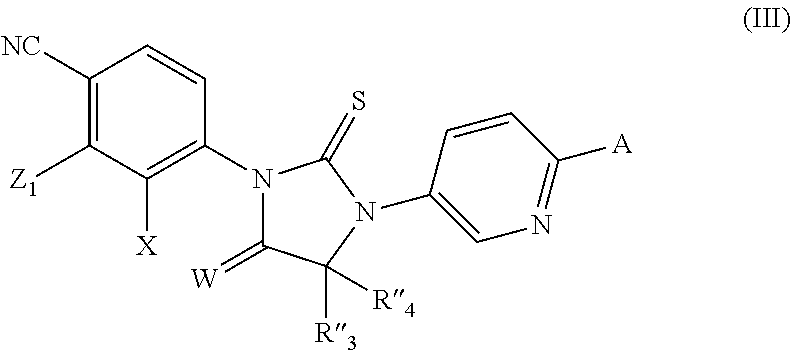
C1([NC])=C([Z1])C([X])=C(N2C(=[W])C([R3])([R4])N(C3=CN=C([A])C=C3)C2=S)C=C1
